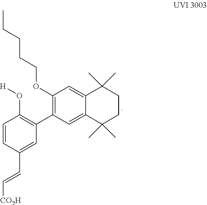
C1(C2=C(O[H])C=CC(C=C[CO2H])=C2)=C(OCCCCC)C=C2C(=C1)C(C)(C)CCC2(C)C
